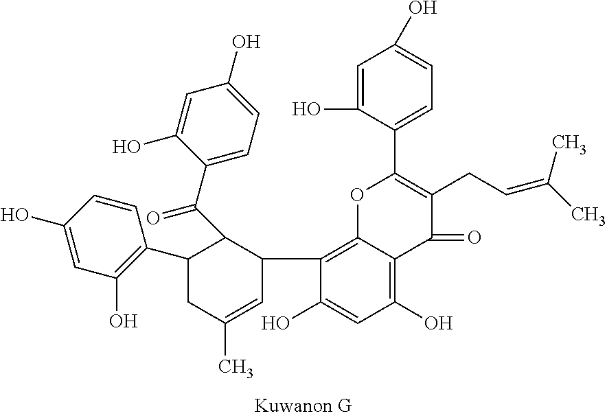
C1(O)=C2C(=C(C3C(C(C4=CC=C(O)C=C4O)=O)C(C4=C(O)C=C(O)C=C4)CC(C)=C3)C(O)=C1)OC(C1=CC=C(O)C=C1O)=C(CC=C(C)C)C2=O
